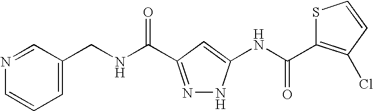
C1=C(CNC(=O)C2=NNC(NC(C3=C(Cl)C=CS3)=O)=C2)C=NC=C1
